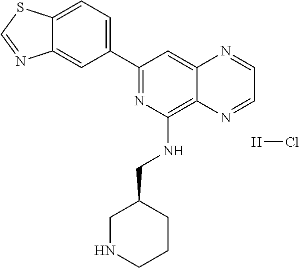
C1(C2=CC=C3C(=C2)N=CS3)=NC(NCC2CNCCC2)=C2C(=C1)N=CC=N2.[H]Cl
